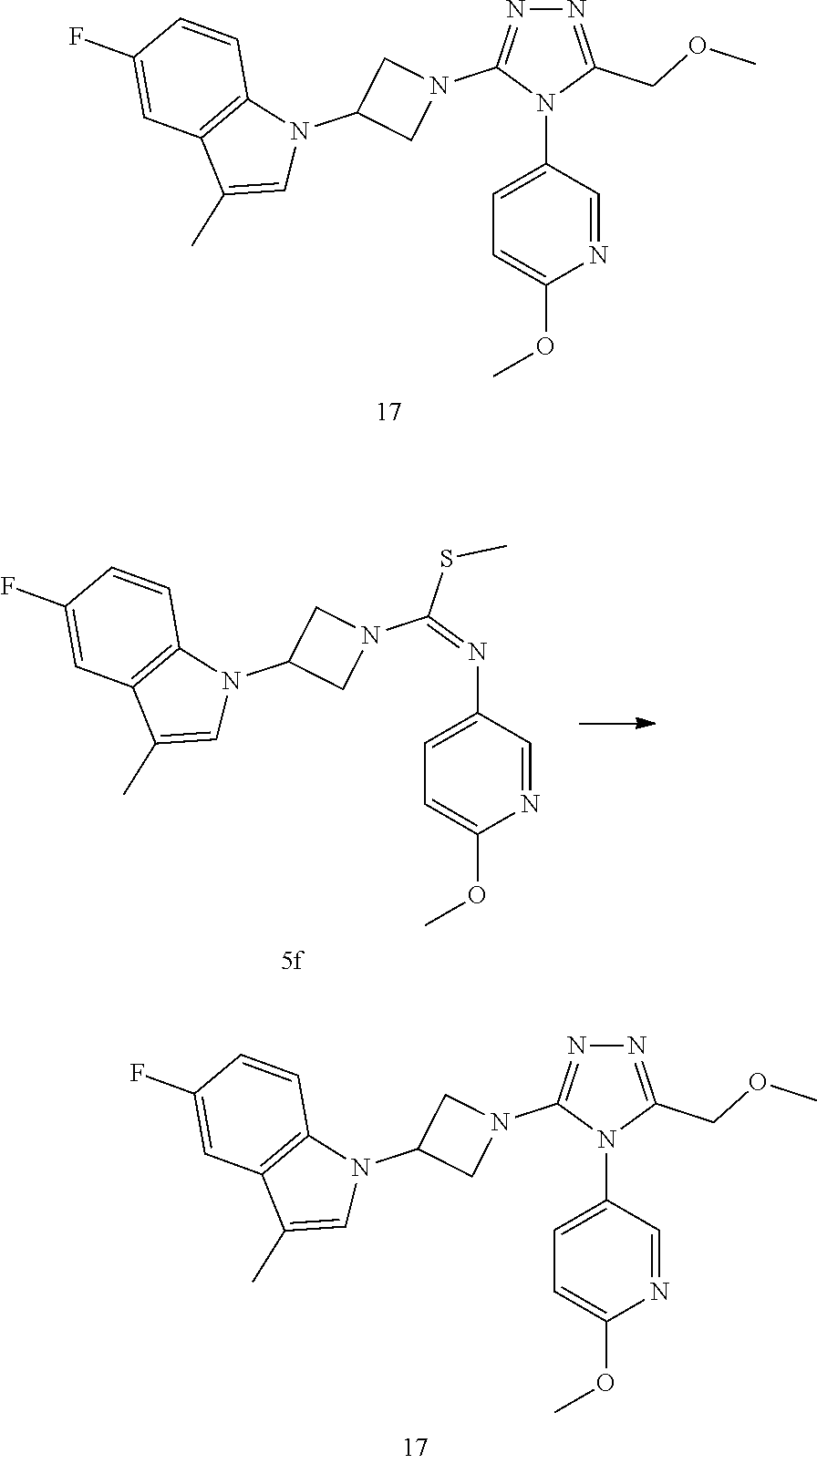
C1=C(N2C(COC)=NN=C2N2CC(N3C4=C(C(C)=C3)C=C(F)C=C4)C2)C=NC(OC)=C1.C1=C(N2C(COC)=NN=C2N2CC(N3C4=C(C(C)=C3)C=C(F)C=C4)C2)C=NC(OC)=C1.C1=C(N=C(SC)N2CC(N3C4=C(C(C)=C3)C=C(F)C=C4)C2)C=NC(OC)=C1
